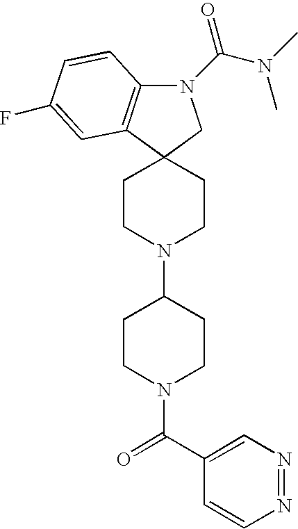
N1(C(N(C)C)=O)C2=C(C3(C1)CCN(C1CCN(C(C4=CN=NC=C4)=O)CC1)CC3)C=C(F)C=C2
